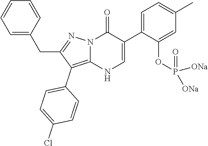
O=C1N2C(=C(C3=CC=C(Cl)C=C3)C(CC3=CC=CC=C3)=N2)NC=C1C1=CC=C(C)C=C1OP(=O)([ONa])[ONa]
